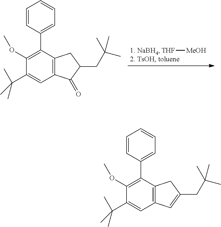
[THF][MeOH].C12=C(C(C3=CC=CC=C3)=C(OC)C(C(C)(C)C)=C1)CC(CC(C)(C)C)C2=O.C12=C(C(C3=CC=CC=C3)=C(OC)C(C(C)(C)C)=C1)CC(CC(C)(C)C)=C2
